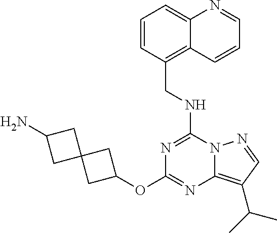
C(NC1=NC(OC2CC3(C2)CC(N)C3)=NC2=C(C(C)C)C=NN12)C1=C2C(=CC=C1)N=CC=C2
